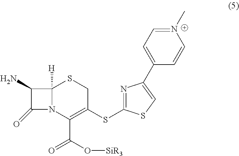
C1(N)C(=O)N2C1([H])SCC(SC1=NC(C3=CC=[N+](C)C=C3)=CS1)=C2C(O[SiR3])=O
